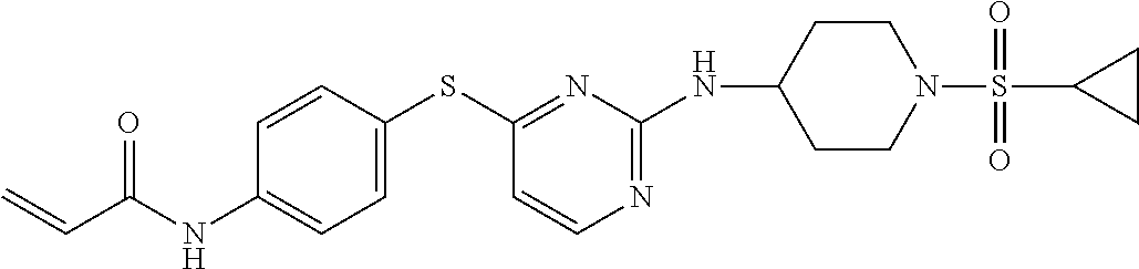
C1(NC(C=C)=O)=CC=C(SC2=NC(NC3CCN(S(=O)(=O)C4CC4)CC3)=NC=C2)C=C1
